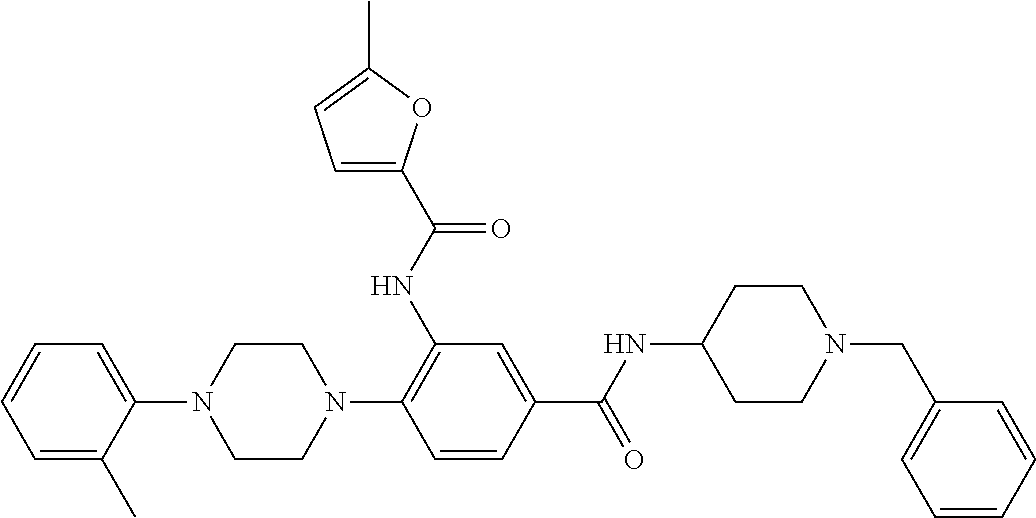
C1=C(C)C(N2CCN(C3=C(NC(=O)C4=CC=C(C)O4)C=C(C(NC4CCN(CC5=CC=CC=C5)CC4)=O)C=C3)CC2)=CC=C1
